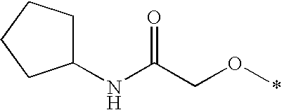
C1(NC(CO*)=O)CCCC1
